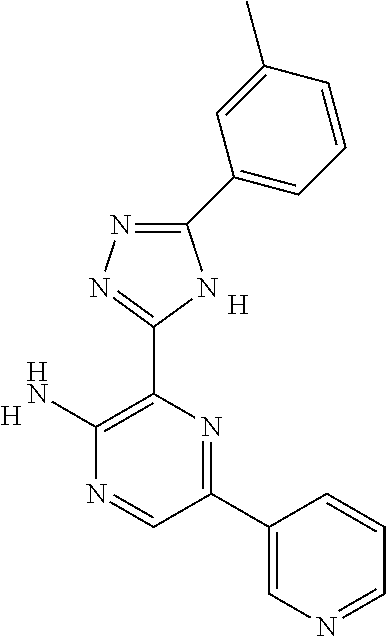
C1(N)=C(C2=NN=C(C3=CC=CC(C)=C3)N2)N=C(C2=CN=CC=C2)C=N1.[H].[H]
